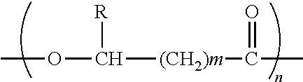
COC([R])[(CH2)m]C(=O)C
